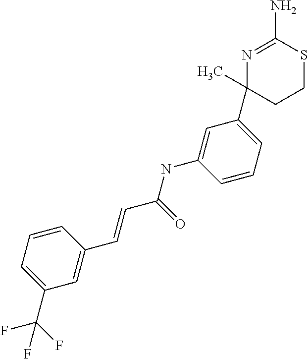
N1=C(N)SCCC1(C)C1=CC=CC(NC(C=CC2=CC(C(F)(F)F)=CC=C2)=O)=C1
